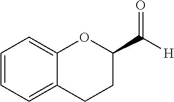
C1CC(C([H])=O)OC2=CC=CC=C12
